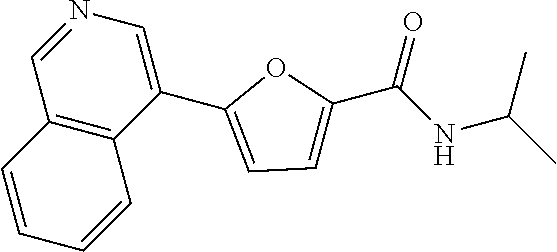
N1=CC2=C(C(C3=CC=C(C(NC(C)C)=O)O3)=C1)C=CC=C2
